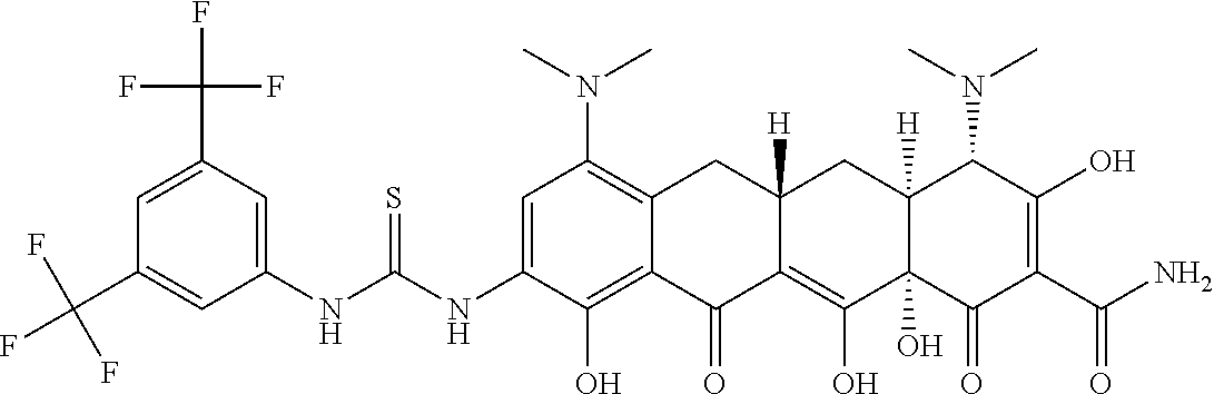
C1=C(NC(NC2=CC(C(F)(F)F)=CC(C(F)(F)F)=C2)=S)C(O)=C2C(=C1N(C)C)CC1([H])C(=C(O)C3(O)C([H])(C1)C(N(C)C)C(O)=C(C(N)=O)C3=O)C2=O
